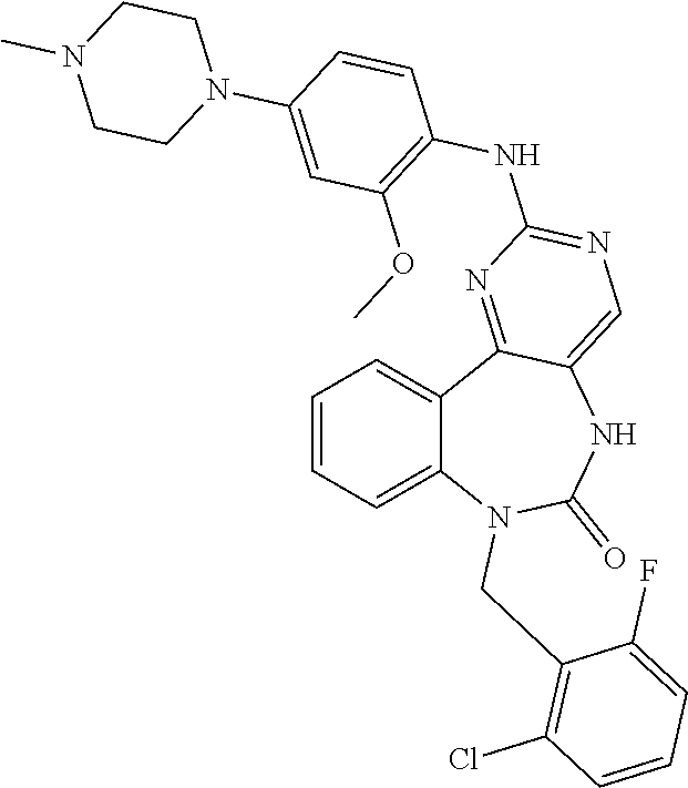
C1=CC=C2C(=C1)C1=NC(NC3=C(OC)C=C(N4CCN(C)CC4)C=C3)=NC=C1NC(=O)N2CC1=C(Cl)C=CC=C1F
